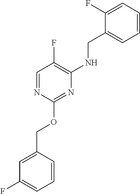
C1=C(COC2=NC(NCC3=CC=CC=C3F)=C(F)C=N2)C=CC=C1F
